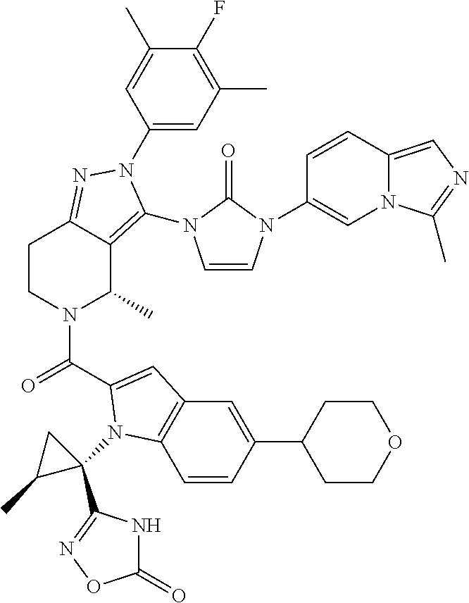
C1(N2C(N3C=CN(C4=CN5C(=CN=C5C)C=C4)C3=O)=C3C(C)N(C(=O)C4=CC5=C(C=CC(C6CCOCC6)=C5)N4C4(C5=NOC(=O)N5)CC4C)CCC3=N2)=CC(C)=C(F)C(C)=C1
